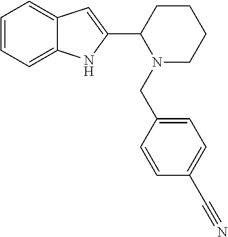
C1=CC=C2C(=C1)C=C(C1CCCCN1CC1=CC=C(C#N)C=C1)N2
